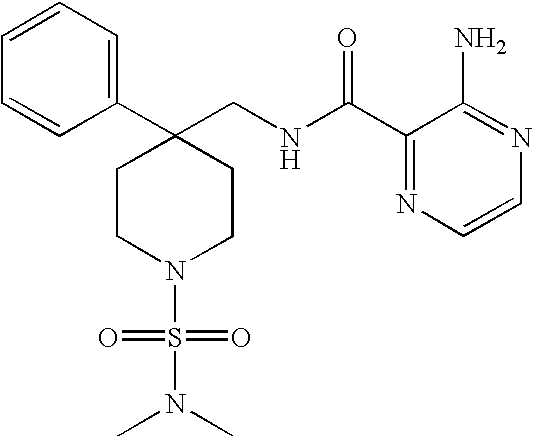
C1(CNC(C2=NC=CN=C2N)=O)(C2=CC=CC=C2)CCN(S(=O)(=O)N(C)C)CC1
